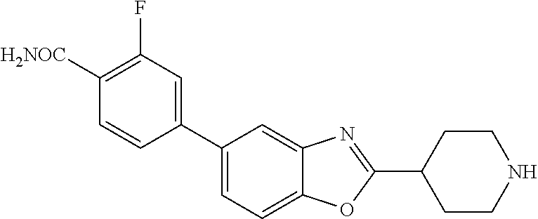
C1(C2=CC(F)=C([H2NOC])C=C2)=CC=C2C(=C1)N=C(C1CCNCC1)O2
